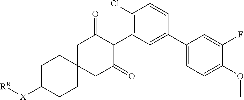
C1C([X][R8])CCC2(C1)CC(=O)C(C1=C(Cl)C=CC(C3=CC=C(OC)C(F)=C3)=C1)C(=O)C2
